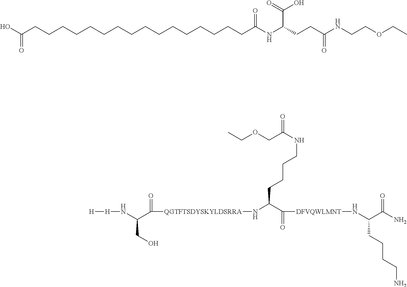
OC(CCCCCCCCCCCCCCCCC(NC(CCC(NCCOCC)=O)C(=O)O)=O)=O.N(C(COCC)=O)CCCCC(N[QGTFTSDYSKYLDSRRA]C(C(N[H][H])CO)=O)C(=O)[DFVQWLMNT]NC(C(N)=O)CCCCN
